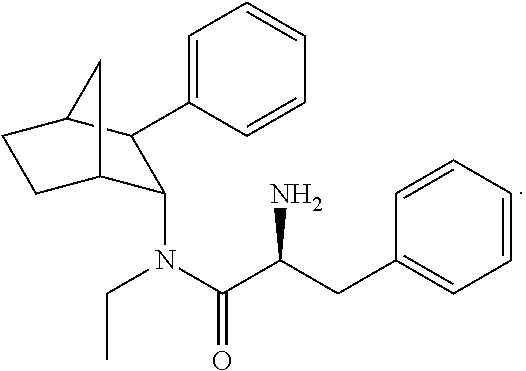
C1(N(C(=O)C(CC2=CC=CC=C2)N)CC)C2CCC(C2)C1C1=CC=CC=C1
